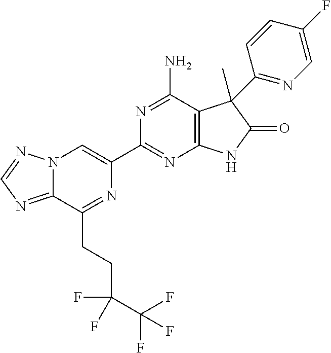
C12=NC=NN1C=C(C1=NC3=C(C(N)=N1)C(C)(C1=NC=C(F)C=C1)C(=O)N3)N=C2CCC(F)(C(F)(F)F)F
